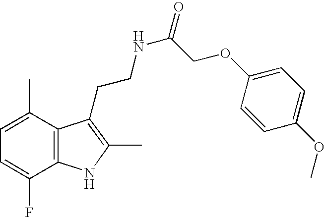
C1=C(C)C2=C(C(F)=C1)NC(C)=C2CCNC(COC1=CC=C(OC)C=C1)=O
